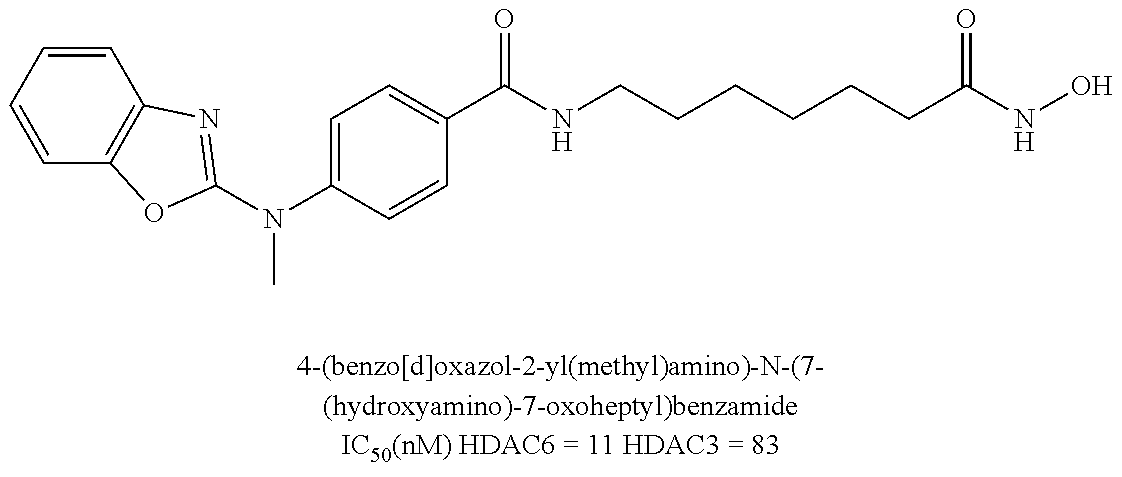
N(C1=CC=C(C(NCCCCCCC(NO)=O)=O)C=C1)(C)C1=NC2=C(C=CC=C2)O1
